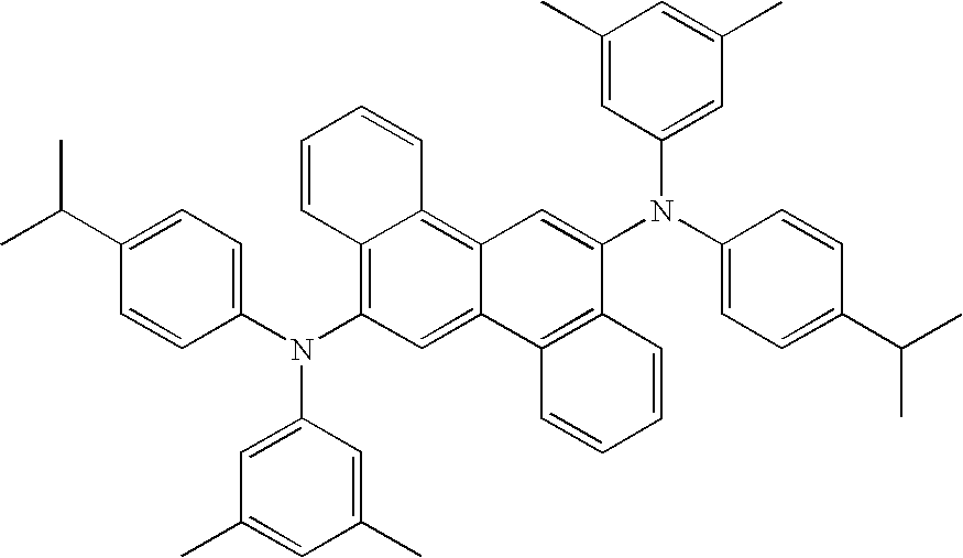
C1(N(C2=CC=C(C(C)C)C=C2)C2=C3C(=C4C(=C2)C2=C(C(N(C5=CC=C(C(C)C)C=C5)C5=CC(C)=CC(C)=C5)=C4)C=CC=C2)C=CC=C3)=CC(C)=CC(C)=C1
